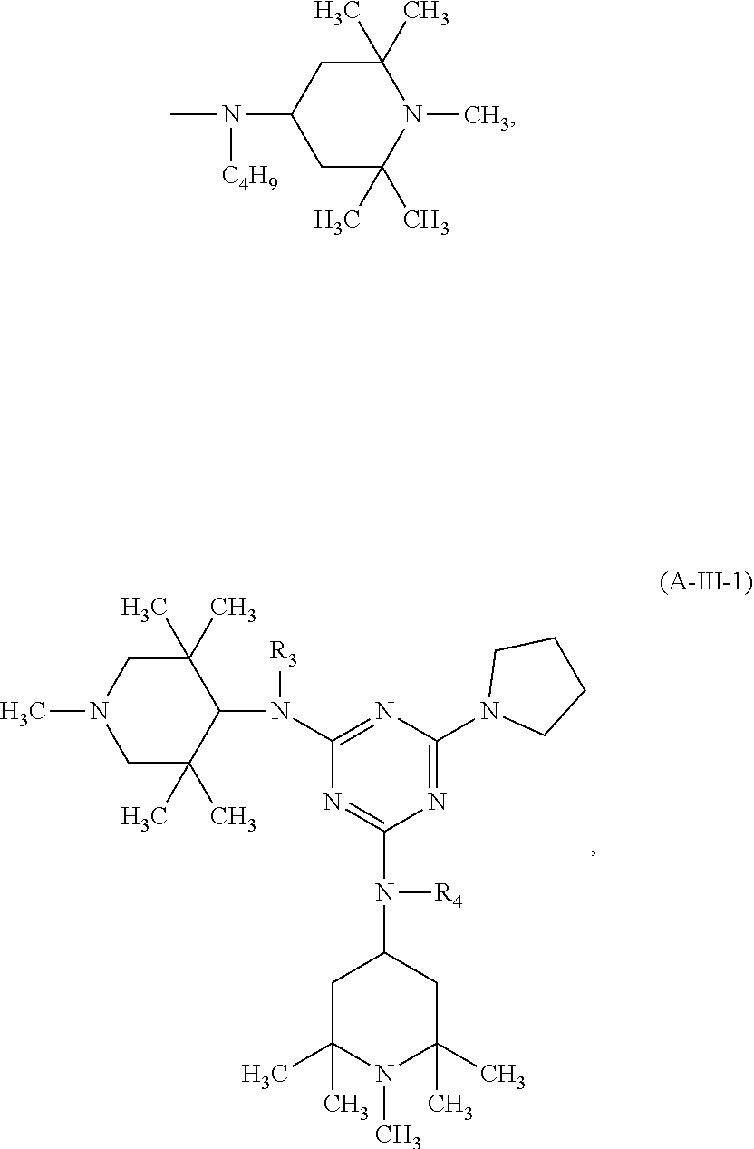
N(C1CC(C)(C)N(C)C(C)(C)C1)([C4H9])C.CN1CC(C)(C)C(N([R3])C2=NC(N3CCCC3)=NC(N(C3CC(C)(C)N(C)C(C)(C)C3)[R4])=N2)C(C)(C)C1
